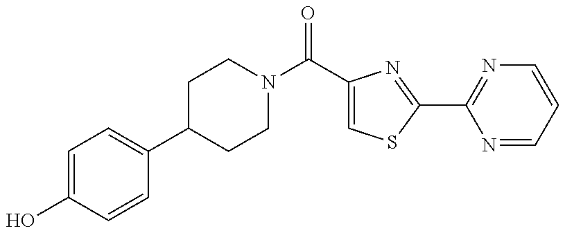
C1=C(O)C=CC(C2CCN(C(C3=CSC(C4=NC=CC=N4)=N3)=O)CC2)=C1
